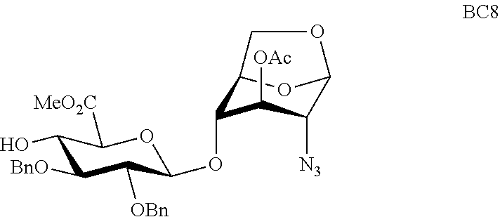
C1(O)C([BnO])C([OBn])C(OC2C3OC(C([N3])C2[OAc])OC3)OC1[MeO2C]
